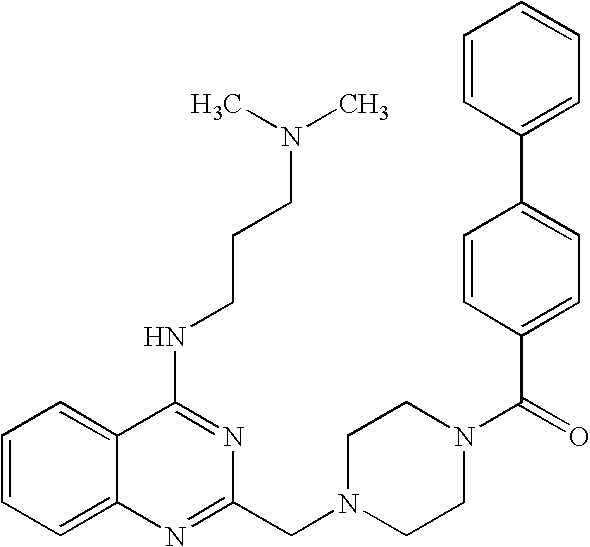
C1=CC=C2C(=C1)C(NCCCN(C)C)=NC(CN1CCN(C(C3=CC=C(C4=CC=CC=C4)C=C3)=O)CC1)=N2
